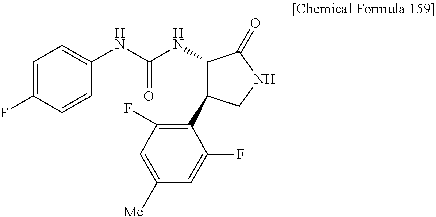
C1=C(F)C=CC(NC(NC2C(C3=C(F)C=C([Me])C=C3F)CNC2=O)=O)=C1
